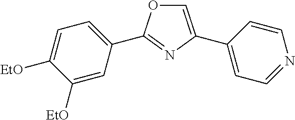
C1=C(C2=CC=NC=C2)N=C(C2=CC=C([EtO])C([EtO])=C2)O1
